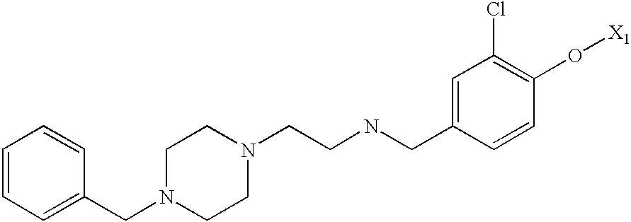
N(CCN1CCN(CC2=CC=CC=C2)CC1)CC1=CC(Cl)=C(O[X1])C=C1
